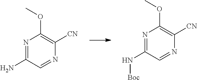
N1=C(N)C=NC([CN])=C1OC.N1=C(N[Boc])C=NC([CN])=C1OC
